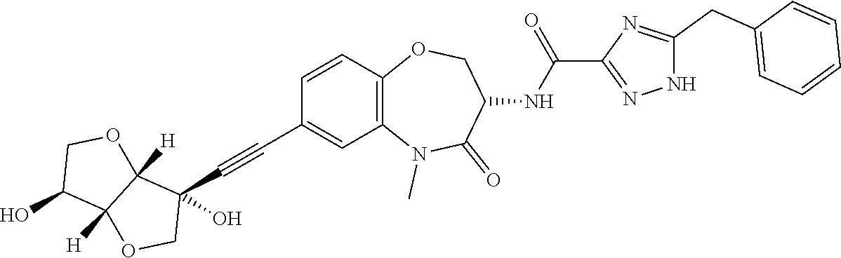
N1(C)C2=C(C=CC(C#CC3(O)C4([H])C([H])(OC3)C(O)CO4)=C2)OCC(NC(C2=NNC(CC3=CC=CC=C3)=N2)=O)C1=O
